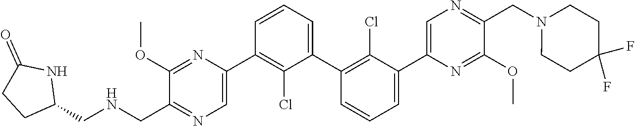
C1(C2=CN=C(CNCC3NC(=O)CC3)C(OC)=N2)=C(Cl)C(C2=C(Cl)C(C3=CN=C(CN4CCC(F)(F)CC4)C(OC)=N3)=CC=C2)=CC=C1
